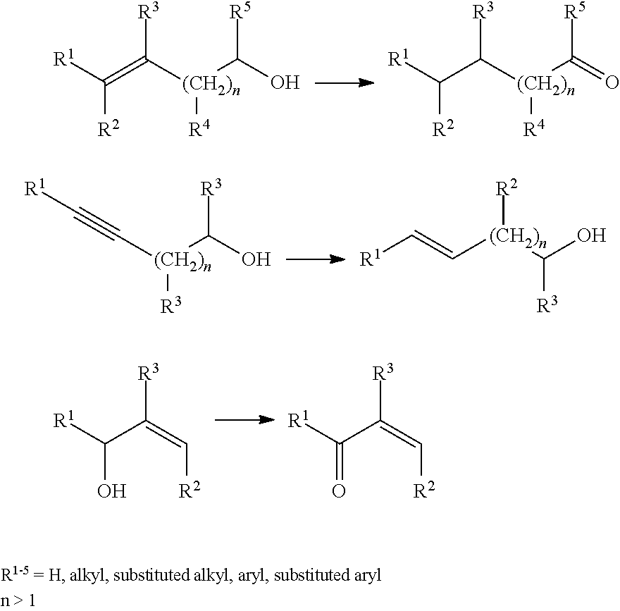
[R4][(CH2)n](C([R3])=C([R1])[R2])C([R5])O.[R4][(CH2)n](C([R3])C([R1])[R2])C([R5])=O.[R3]C(=C[R2])C([R1])O.[R3]C(=C[R2])C([R1])=O.[R3][(CH2)n](C#C[R1])C([R3])O.[R2][(CH2)n](C([R3])O)C=C[R1]
